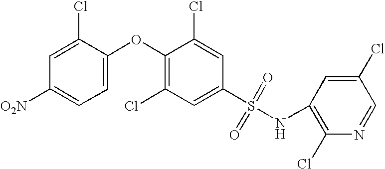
O(C1=C(Cl)C=C(S(NC2=C(Cl)N=CC(Cl)=C2)(=O)=O)C=C1Cl)C1=CC=C([O2N])C=C1Cl
